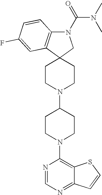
C1CN(C2CCN(C3=C4C(=NC=N3)C=CS4)CC2)CCC12CN(C(=O)N(C)C)C1=C2C=C(F)C=C1
